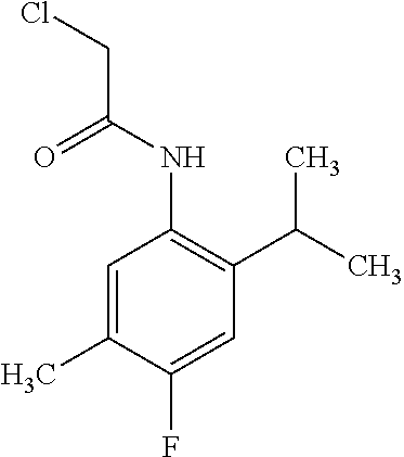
C1=C(C)C(F)=CC(C(C)C)=C1NC(CCl)=O
